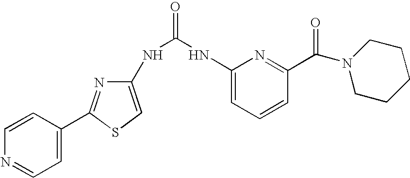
C1=CC(C2=NC(NC(NC3=CC=CC(C(N4CCCCC4)=O)=N3)=O)=CS2)=CC=N1
